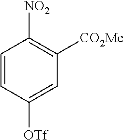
C1=CC([OTf])=CC([CO2Me])=C1[NO2]
